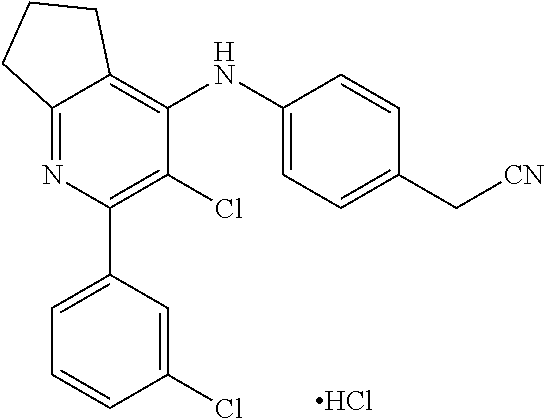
C12=NC(C3=CC=CC(Cl)=C3)=C(Cl)C(NC3=CC=C(C[CN])C=C3)=C1CCC2.Cl
